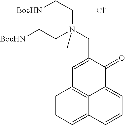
C1=CC=C2C3=C1C=C(C[N+](CC[BocHN])(CC[BocHN])C)C(=O)C3=CC=C2.[Cl-]
